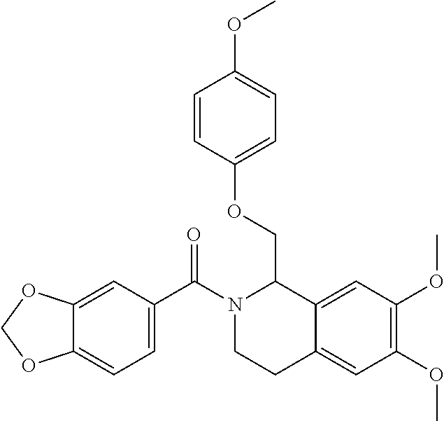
C12=CC(C(N3CCC4=CC(OC)=C(OC)C=C4C3COC3=CC=C(OC)C=C3)=O)=CC=C1OCO2
